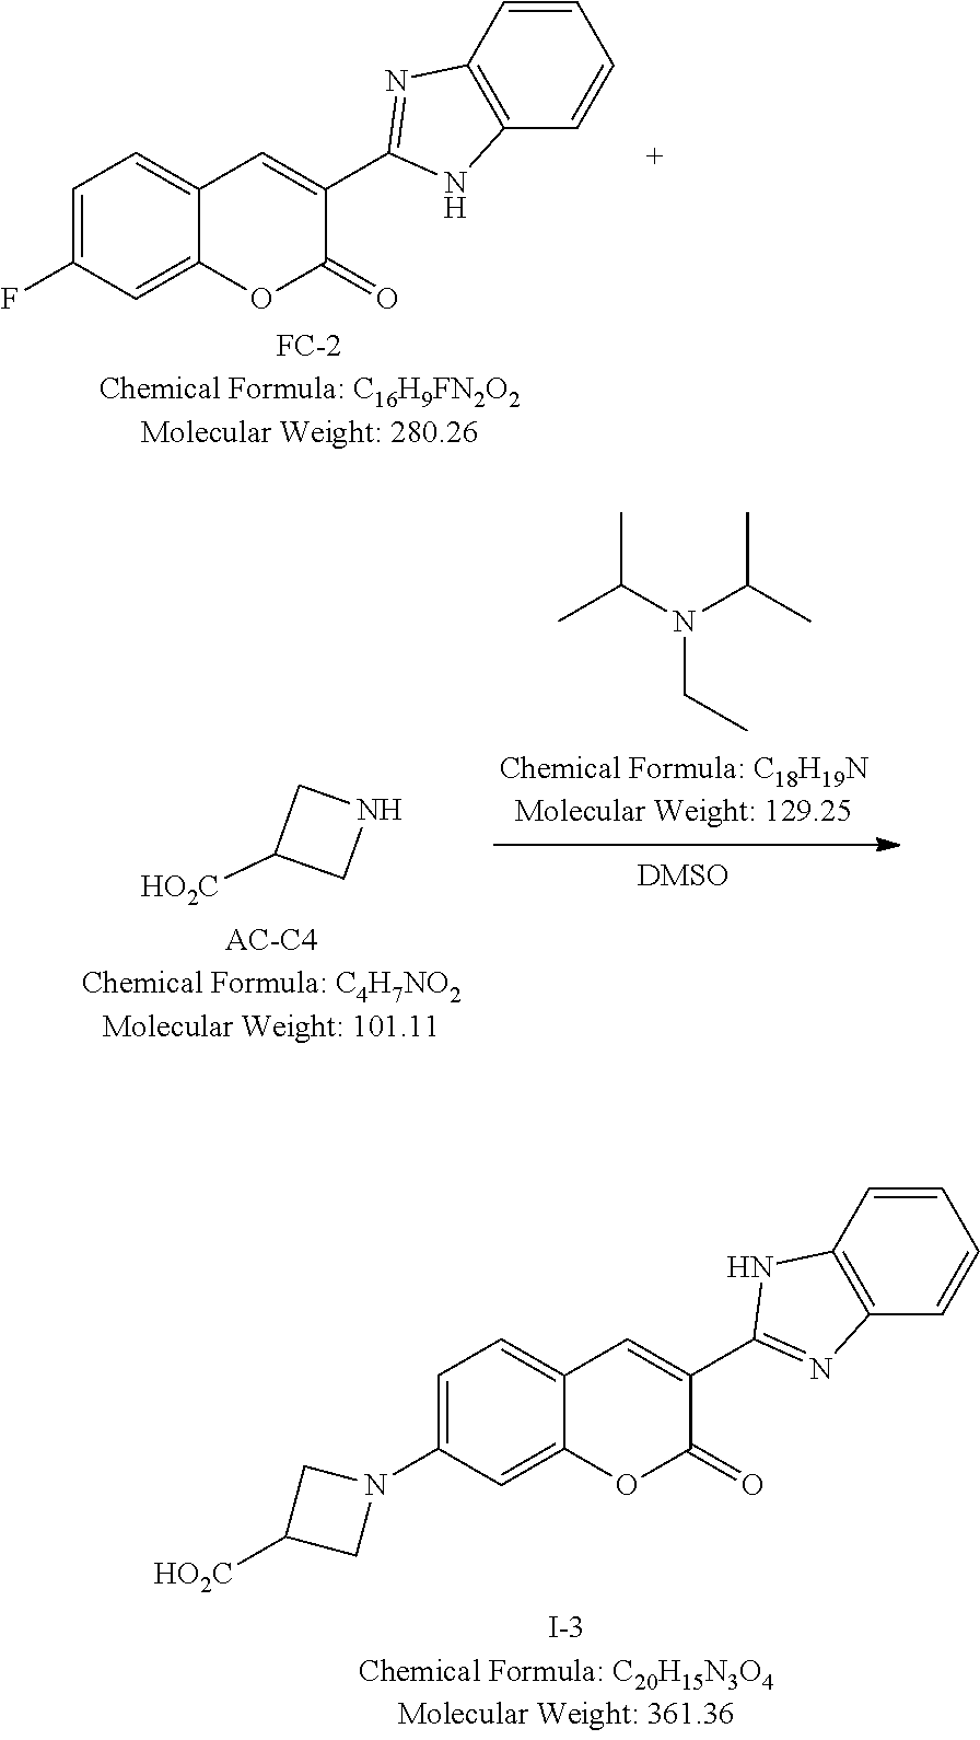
C12=C(C=CC=C1)NC(C1=CC3=CC=C(F)C=C3OC1=O)=N2.N(CC)(C(C)C)C(C)C.C1C([HO2C])CN1.N1C(C2=CC3=CC=C(N4CC([HO2C])C4)C=C3OC2=O)=NC2=C1C=CC=C2
